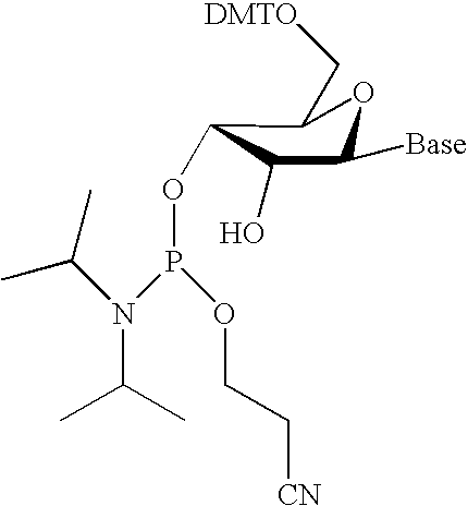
CC(C)N(P(OCC[CN])OC1C(O)C([Base])OC1C[DMTO])C(C)C
